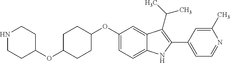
C1(OC2=CC=C3C(=C2)C(C(C)C)=C(C2=CC=NC(C)=C2)N3)CCC(OC2CCNCC2)CC1
